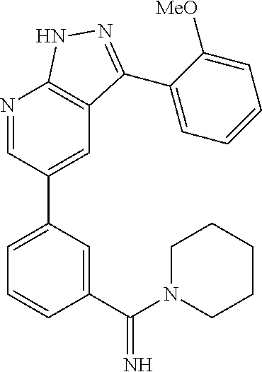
C1(C(N2CCCCC2)=N)=CC(C2=CC3=C(N=C2)NN=C3C2=CC=CC=C2[MeO])=CC=C1
